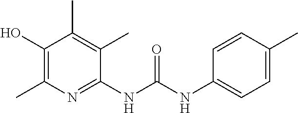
C1(NC(NC2=CC=C(C)C=C2)=O)=NC(C)=C(O)C(C)=C1C
